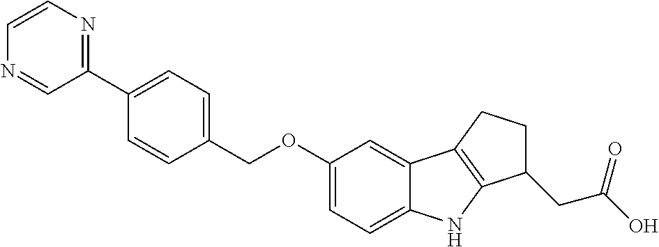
C1=C(C2=NC=CN=C2)C=CC(COC2=CC=C3C(=C2)C2=C(N3)C(CC(O)=O)CC2)=C1
